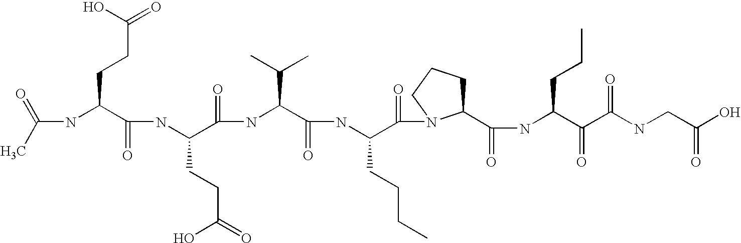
CC(=O)NC(C(NC(C(NC(C(NC(C(=O)N1C(C(NC(C(C(NCC(O)=O)=O)=O)CCC)=O)CCC1)CCCC)=O)C(C)C)=O)CCC(O)=O)=O)CCC(=O)O
